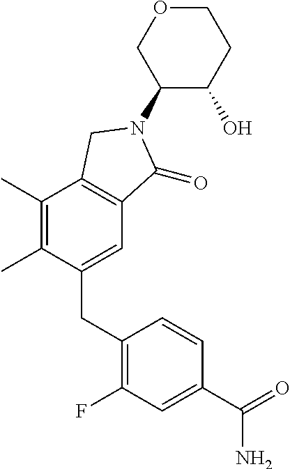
C1(CC2=C(F)C=C(C(N)=O)C=C2)=CC2=C(C(C)=C1C)CN(C1C(O)CCOC1)C2=O
